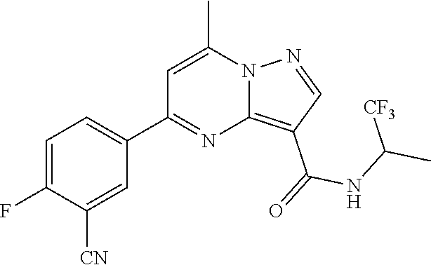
C12=C(C(=O)NC(C)[CF3])C=NN1C(C)=CC(C1=CC=C(F)C([CN])=C1)=N2
